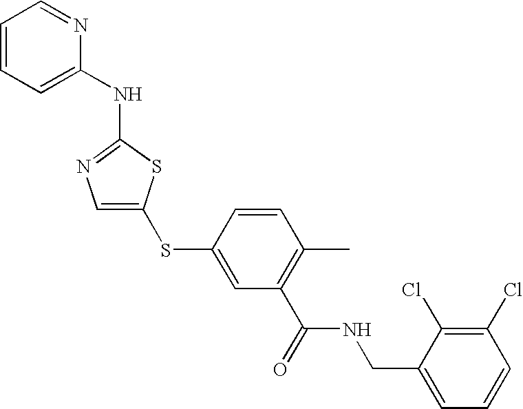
C1=C(SC2=CC(C(=O)NCC3=CC=CC(Cl)=C3Cl)=C(C)C=C2)SC(NC2=CC=CC=N2)=N1
